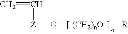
C=C[Z]O[(CH2)nO][R]
